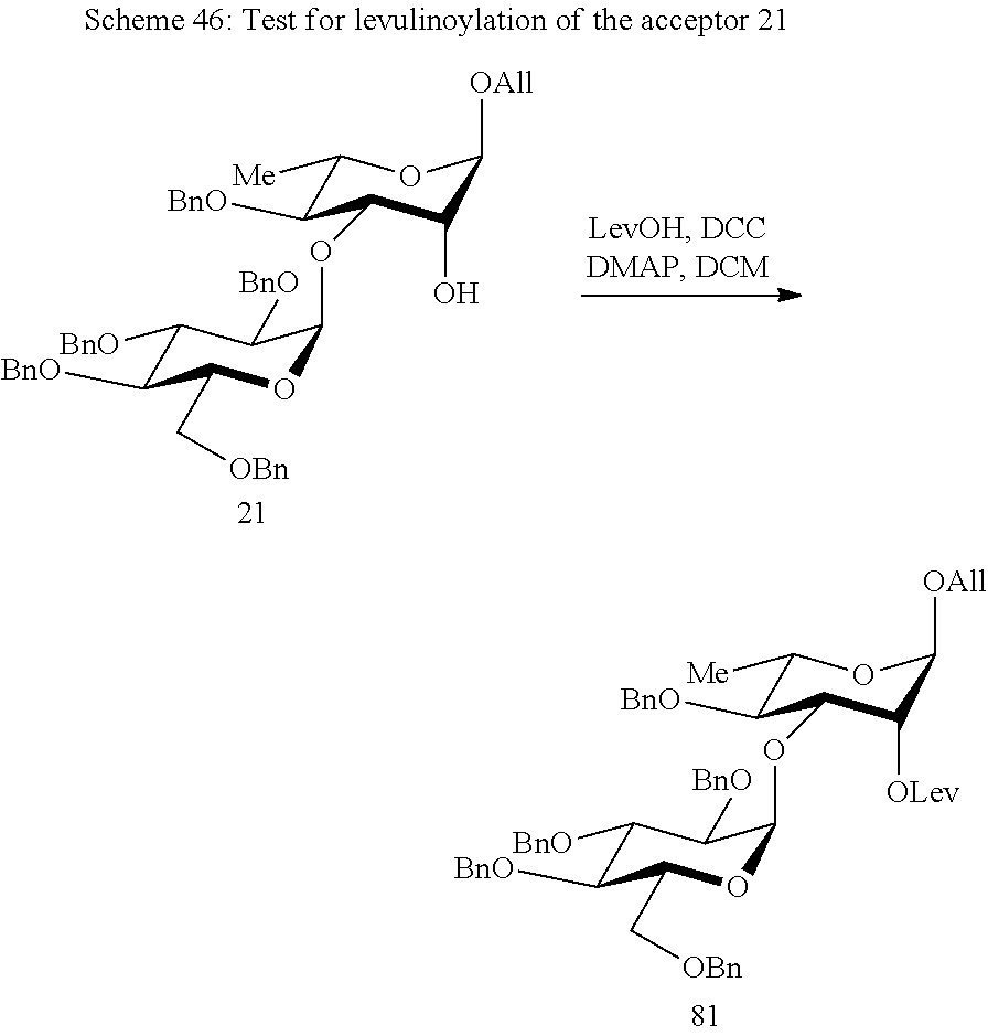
C1([Me])C([BnO])C(OC2OC(C[OBn])C([BnO])C([BnO])C2[BnO])C(O)C([OAll])O1.C1([Me])C([BnO])C(OC2OC(C[OBn])C([BnO])C([BnO])C2[BnO])C([OLev])C([OAll])O1
